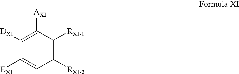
C1([DXI])=C([AXI])C([RXI-1])=C([RXI-2])C=C1[EXI]
